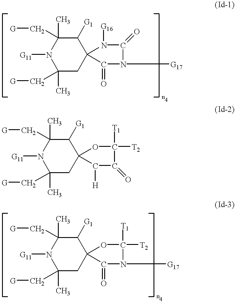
N1([G11])C(C)(C[G])CC2(C([G1])C1(C)C[G])N([G16])C(=O)N([G17])C2=O.N1([G11])C(C)(C[G])CC2(C([G1])C1(C)C[G])OC([T1])([T2])C(=O)C2[H].N1([G11])C(C)(C[G])CC2(C([G1])C1(C)C[G])OC([T1])([T2])N([G17])C2=O
